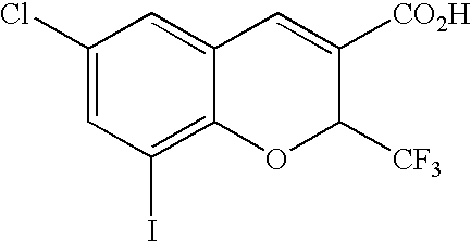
C1(Cl)=CC(I)=C2C(=C1)C=C([CO2H])C([CF3])O2
